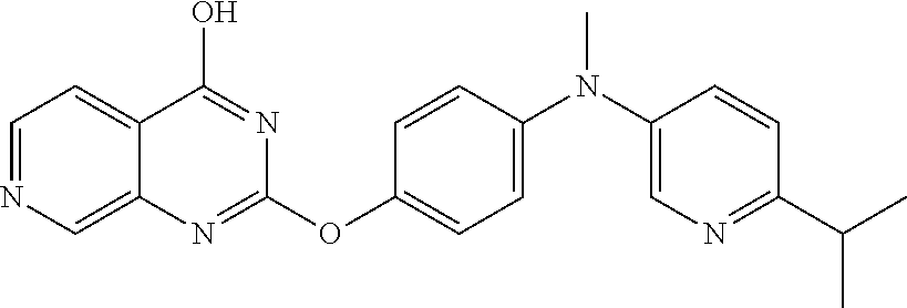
C1=NC=C2C(=C1)C(O)=NC(OC1=CC=C(N(C3=CN=C(C(C)C)C=C3)C)C=C1)=N2
